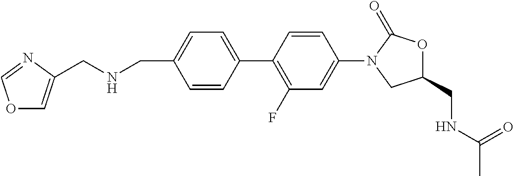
C1=CC(C2=C(F)C=C(N3CC(CNC(=O)C)OC3=O)C=C2)=CC=C1CNCC1=COC=N1
